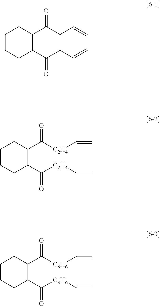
C1CCC(C(CC=C)=O)C(C(CC=C)=O)C1.C1CCC(C([C2H4]C=C)=O)C(C([C2H4]C=C)=O)C1.C1CCC(C([C3H6]C=C)=O)C(C([C3H6]C=C)=O)C1
